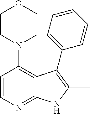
C1=CN=C2C(=C1N1CCOCC1)C(C1=CC=CC=C1)=C(C)N2
